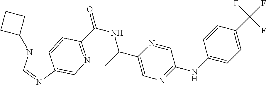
C12=CC(C(NC(C3=CN=C(NC4=CC=C(C(F)(F)F)C=C4)C=N3)C)=O)=NC=C1N=CN2C1CCC1
